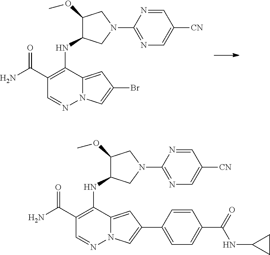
C1(C(N)=O)=C(NC2C(OC)CN(C3=NC=C([CN])C=N3)C2)C2=CC(Br)=CN2N=C1.C1(C(N)=O)=C(NC2C(OC)CN(C3=NC=C([CN])C=N3)C2)C2=CC(C3=CC=C(C(=O)NC4CC4)C=C3)=CN2N=C1
